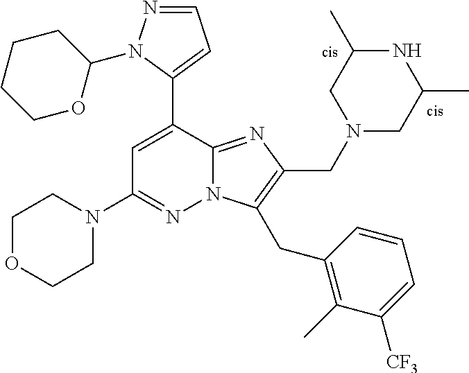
C1OCCN(C2=NN3C(=NC(CN4CC(C)NC(C)C4)=C3CC3=C(C)C([CF3])=CC=C3)C(C3=CC=NN3C3CCCCO3)=C2)C1
